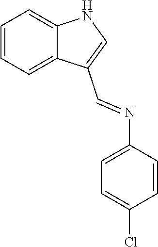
C1=CC=C2C(=C1)NC=C2C=NC1=CC=C(Cl)C=C1
